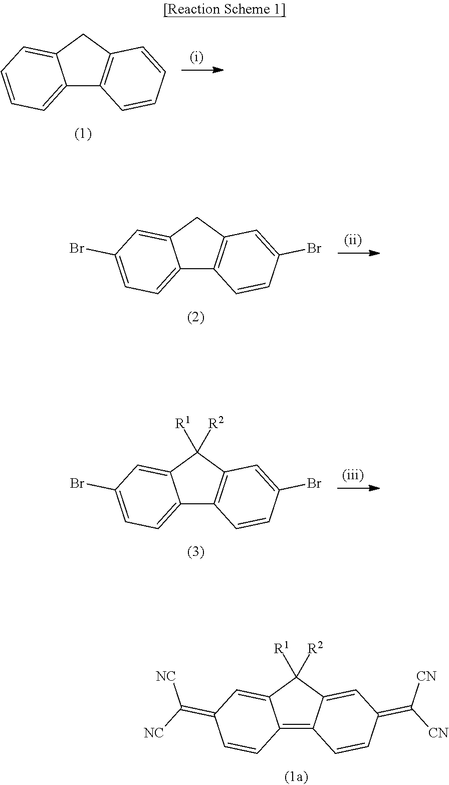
C12=C3C(=CC(=C([CN])[CN])C=C3)C([R1])([R2])C1=CC(=C([NC])[NC])C=C2.C12=CC=CC=C1CC1=C2C=CC=C1.C12=CC=C(Br)C=C1CC1=C2C=CC(Br)=C1.C12=CC=C(Br)C=C1C([R1])([R2])C1=C2C=CC(Br)=C1
